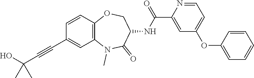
N1(C)C2=C(C=CC(C#CC(O)(C)C)=C2)OCC(NC(C2=CC(OC3=CC=CC=C3)=CC=N2)=O)C1=O
